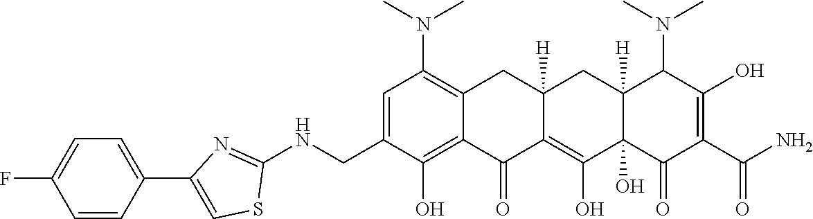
C1=C(CNC2=NC(C3=CC=C(F)C=C3)=CS2)C(O)=C2C(=C1N(C)C)CC1([H])C(=C(O)C3(O)C([H])(C1)C(N(C)C)C(O)=C(C(N)=O)C3=O)C2=O
